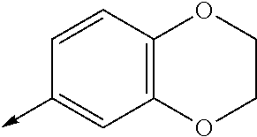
C12=C(C=CC(->C)=C1)OCCO2
